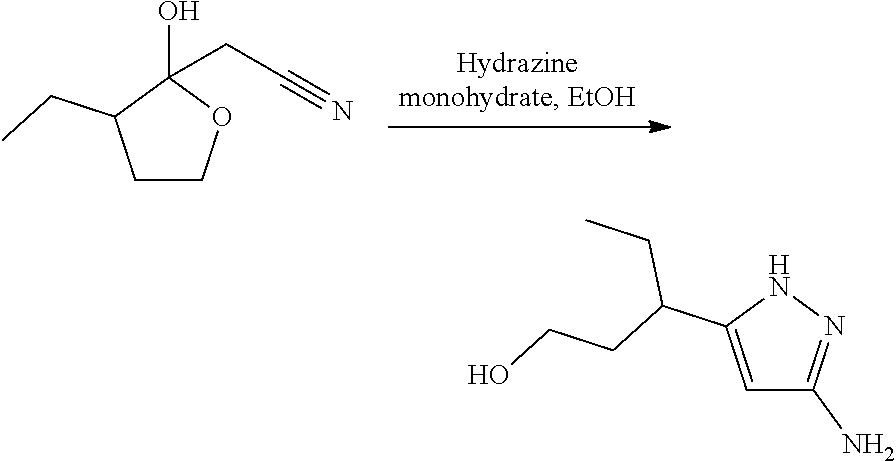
C1COC(O)(CC#N)C1CC.C1=C(C(CCO)CC)NN=C1N
